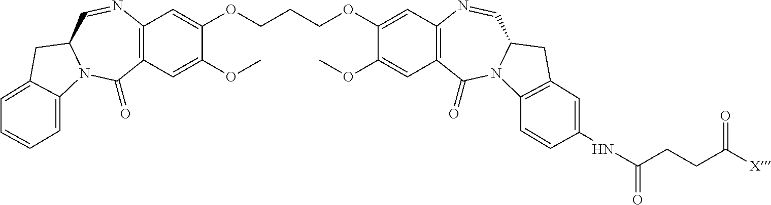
C12=C(C=C(OC)C(OCCCOC3=CC4=C(C=C3OC)C(=O)N3C(C=N4)CC4=C3C=CC(NC(CCC([X])=O)=O)=C4)=C1)C(=O)N1C(C=N2)CC2=CC=CC=C12
